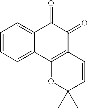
C1=CC=C2C(=C1)C(=O)C(=O)C1=C2OC(C)(C)C=C1
